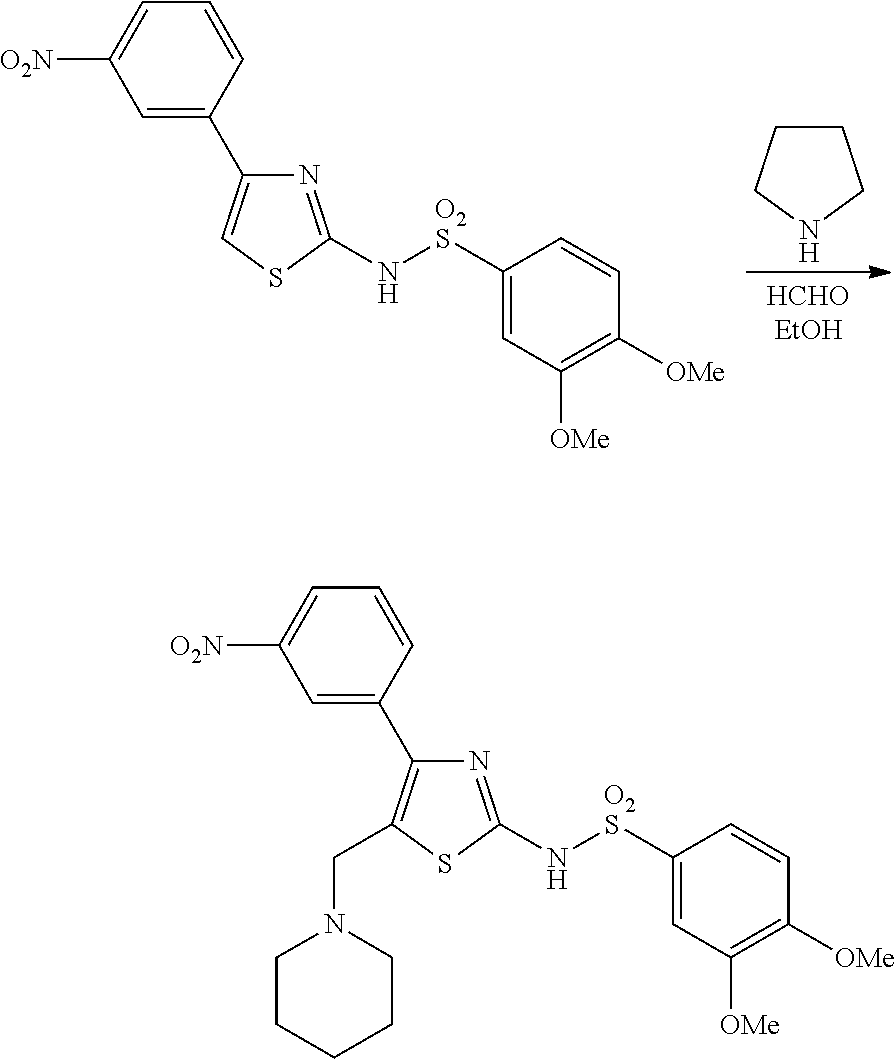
C1CCNC1.C1=C(C2=CSC(N[O2S]C3=CC([OMe])=C([OMe])C=C3)=N2)C=CC=C1[O2N].C1=C(C2=C(CN3CCCCC3)SC(N[O2S]C3=CC([OMe])=C([OMe])C=C3)=N2)C=CC=C1[O2N]
